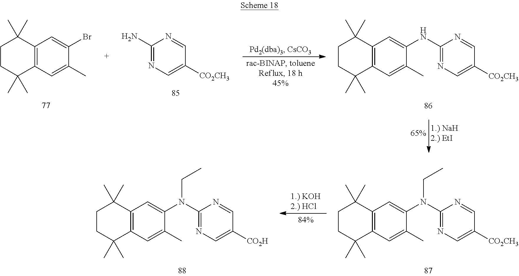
BrC1=CC2=C(C=C1C)C(C)(C)CCC2(C)C.C1=NC(N)=NC=C1[CO2CH3].N(C1=CC2=C(C=C1C)C(C)(C)CCC2(C)C)C1=NC=C([CO2CH3])C=N1.N(C1=CC2=C(C=C1C)C(C)(C)CCC2(C)C)(C1=NC=C([CO2CH3])C=N1)CC.N(C1=CC2=C(C=C1C)C(C)(C)CCC2(C)C)(C1=NC=C([CO2H])C=N1)CC
